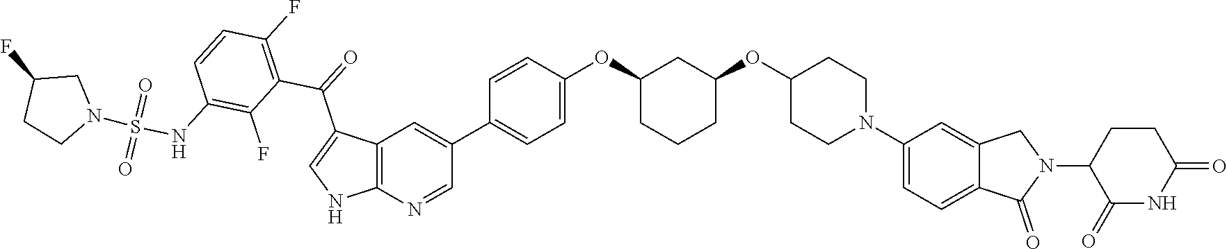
C12=C(N=CC(C3=CC=C(OC4CCCC(OC5CCN(C6=CC=C7C(=C6)CN(C6C(=O)NC(=O)CC6)C7=O)CC5)C4)C=C3)=C1)NC=C2C(=O)C1=C(F)C=CC(NS(N2CC(F)CC2)(=O)=O)=C1F
